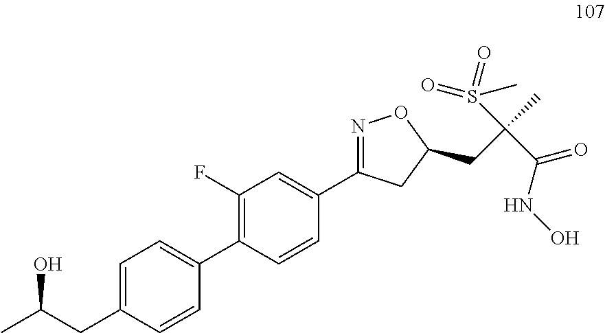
C1(F)=C(C2=CC=C(CC(C)O)C=C2)C=CC(C2=NOC(CC(C(NO)=O)(S(=O)(C)=O)C)C2)=C1
